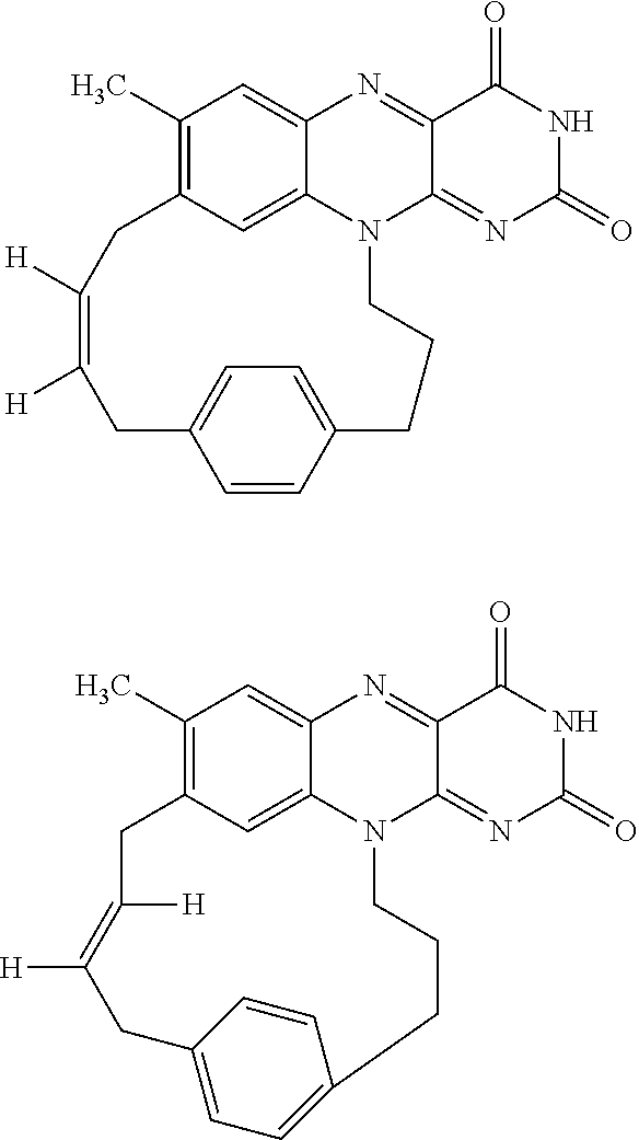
C1(C)=C2C=C3C(=C1)N=C1C(=NC(=O)NC1=O)N3CCCC1=CC=C(CC([H])=C([H])C2)C=C1.C1(C)=C2C=C3C(=C1)N=C1C(=NC(=O)NC1=O)N3CCCC1=CC=C(CC([H])=C([H])C2)C=C1
